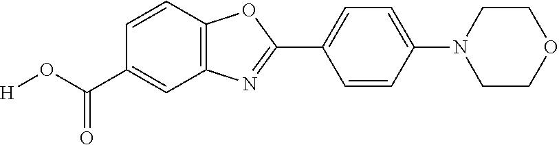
C1=CC2=C(C=C1C(O[H])=O)N=C(C1=CC=C(N3CCOCC3)C=C1)O2
